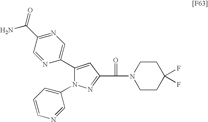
C1(C2=CN=C(C(N)=O)C=N2)=CC(C(N2CCC(F)(F)CC2)=O)=NN1C1=CC=CN=C1
